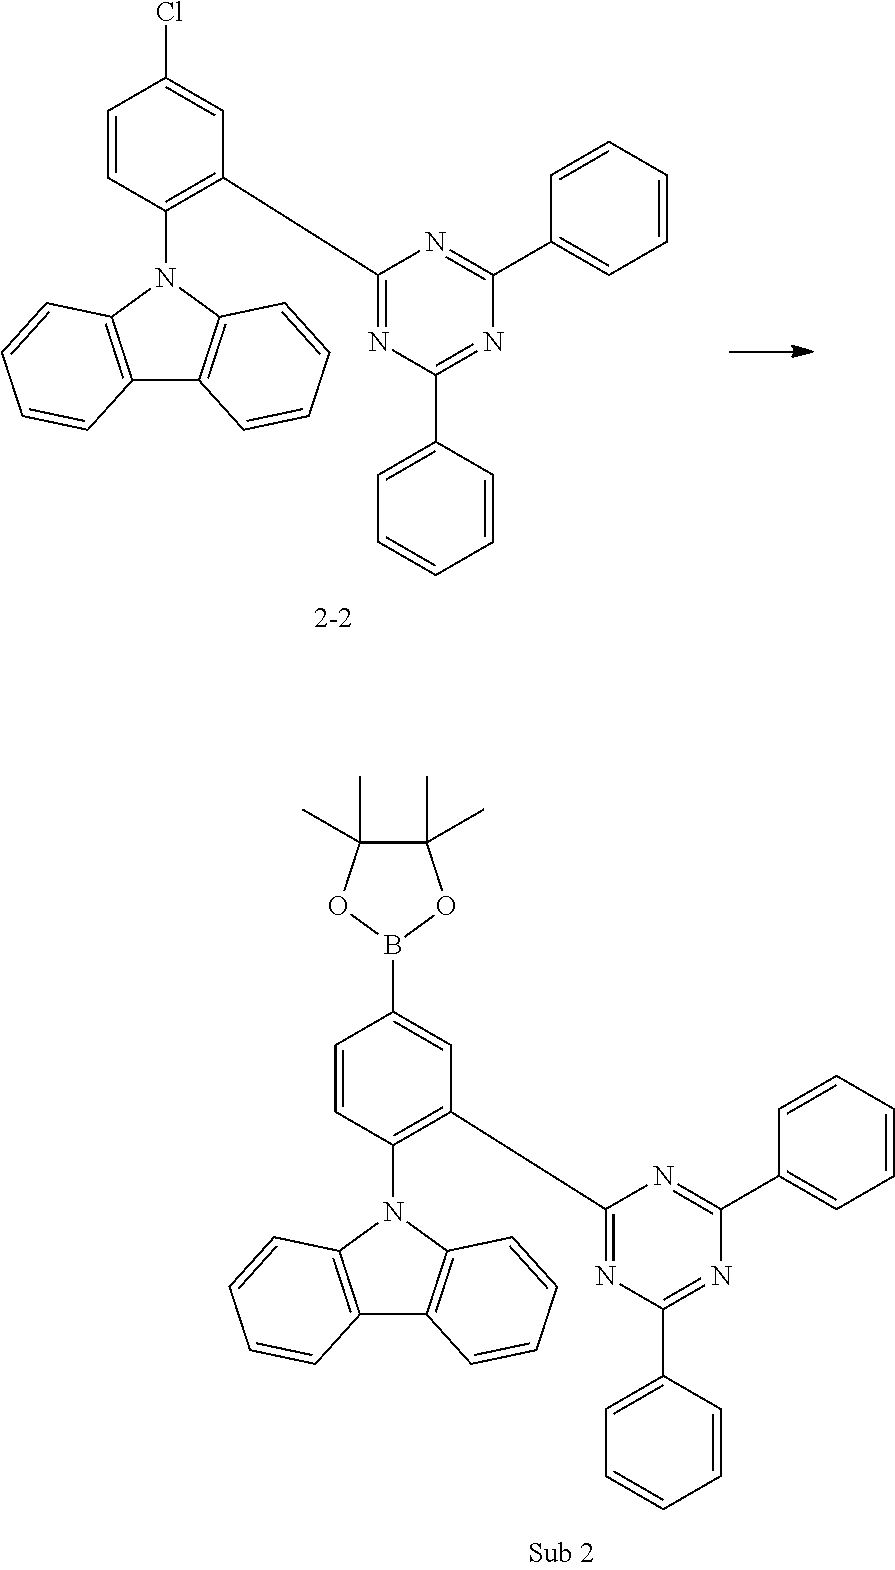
C12=C(N(C3=C(C4=NC(C5=CC=CC=C5)=NC(C5=CC=CC=C5)=N4)C=C(Cl)C=C3)C3=C1C=CC=C3)C=CC=C2.C12=C(N(C3=C(C4=NC(C5=CC=CC=C5)=NC(C5=CC=CC=C5)=N4)C=C(B4OC(C)(C)C(C)(C)O4)C=C3)C3=C1C=CC=C3)C=CC=C2
